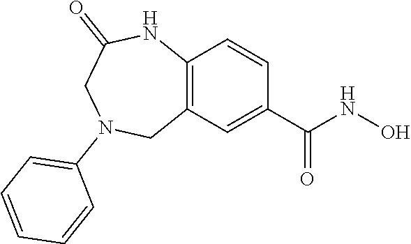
C12=C(C=C(C(=O)NO)C=C1)CN(C1=CC=CC=C1)CC(=O)N2
